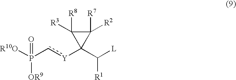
c([Y]C1(C([L])[R1])C([R7])([R2])C1([R8])[R3])P(=O)([OR9])[R10O]
